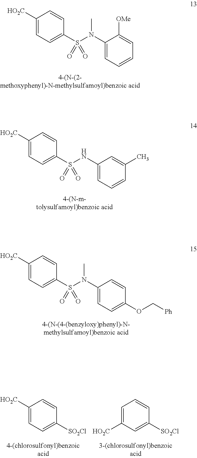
C1([HO2C])=CC=C(S(N(C2=CC=CC=C2[OMe])C)(=O)=O)C=C1.C1([HO2C])=CC=C(S(NC2=CC=CC(C)=C2)(=O)=O)C=C1.C1([HO2C])=CC=C(S(N(C2=CC=C(OC[Ph])C=C2)C)(=O)=O)C=C1.C1([HO2C])=CC=C([SO2Cl])C=C1.C1=C([HO2C])C=C([SO2Cl])C=C1
